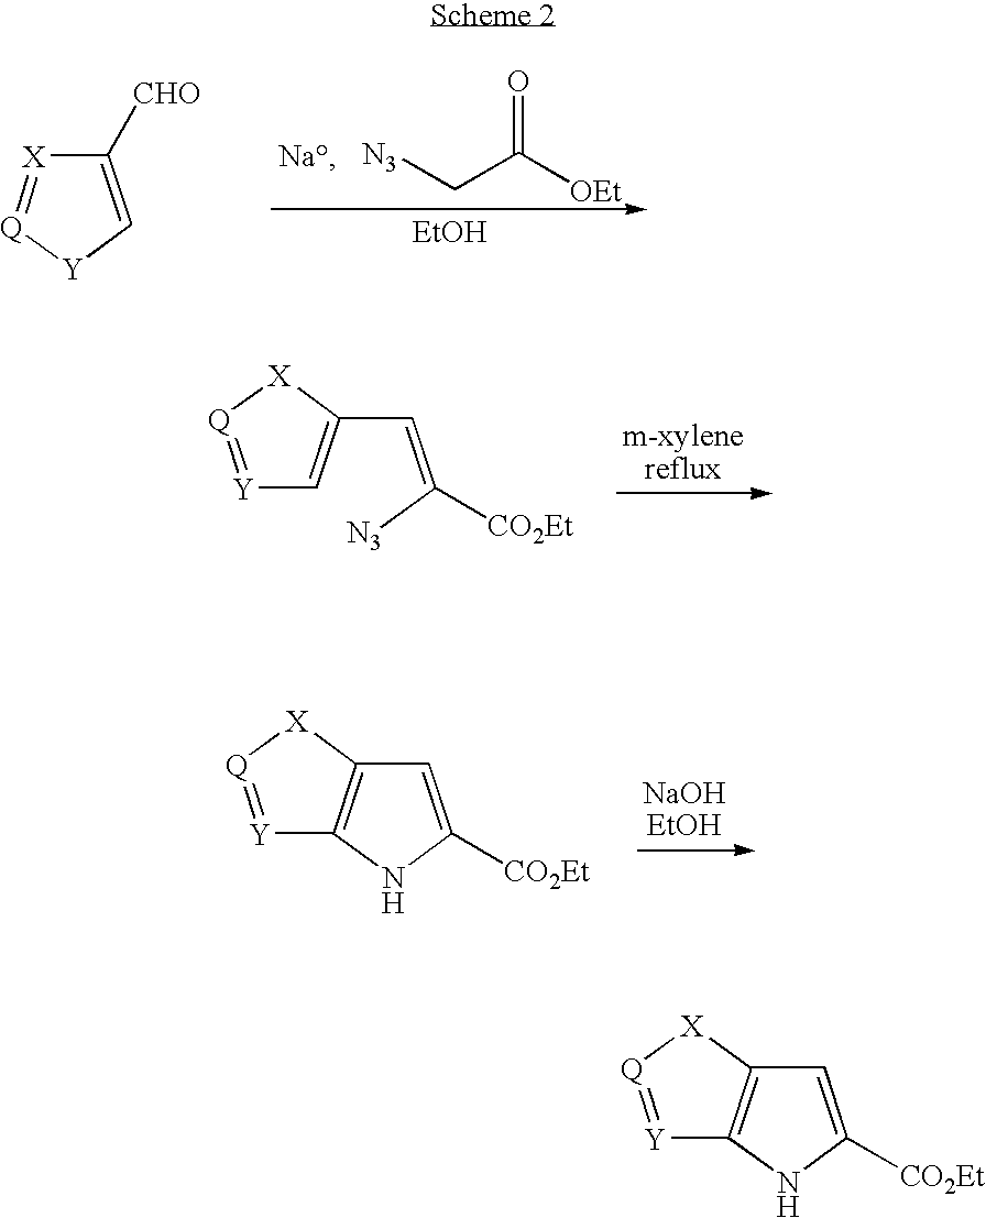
[Y]1=[Q][X]C(C=C([N3])[CO2Et])=C1.[Y]1=[Q][X]C2=C1NC([CO2Et])=C2.[Y]1C=C([CHO])[X]=[Q]1.[N3]CC([OEt])=O.[EtOH].[Y]1=[Q][X]C2=C1NC([CO2Et])=C2
